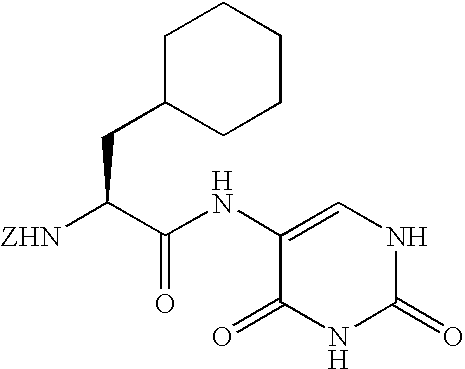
C(C(C(NC1=CNC(=O)NC1=O)=O)[ZHN])C1CCCCC1
